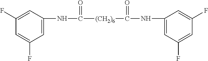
N(C([(CH2)6]C(NC1=CC(F)=CC(F)=C1)=O)=O)C1=CC(F)=CC(F)=C1
